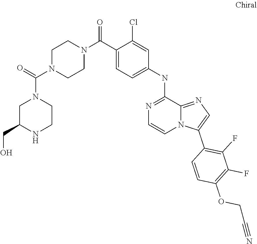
C(N1CC(CO)NCC1)(=O)N1CCN(C(C2=CC=C(NC3=NC=CN4C3=NC=C4C3=C(F)C(F)=C(OCC#N)C=C3)C=C2Cl)=O)CC1
